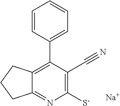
C12=C(C3=CC=CC=C3)C(C#N)=C([S-])N=C1CCC2.[Na]
